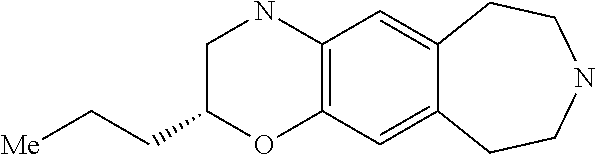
N1CC(CC[Me])OC2=C1C=C1C(=C2)CCNCC1
